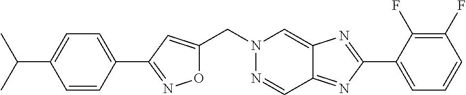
C1=CC(C2=NOC(CN3N=CC4=NC(C5=CC=CC(F)=C5F)=NC4=C3)=C2)=CC=C1C(C)C
